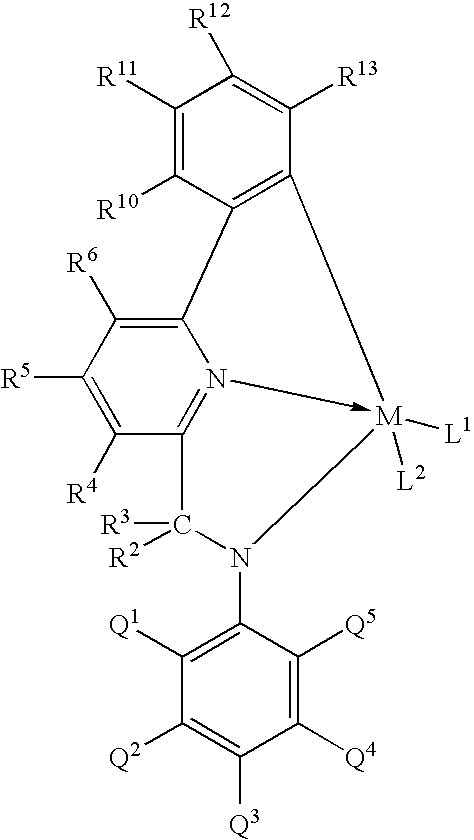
C1([R11])=C([R10])C2=C(C([R13])=C1[R12])[M]1([L2])([L1])-N3=C(C([R4])=C([R5])C([R6])=C23)C([R2])([R3])N1C1=C([Q1])C([Q2])=C([Q3])C([Q4])=C1[Q5]
